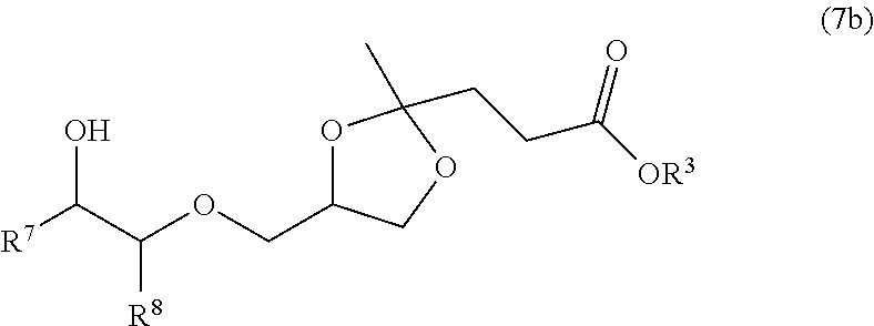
[R7]C(C(OCC1OC(C)(CCC([OR3])=O)OC1)[R8])O
